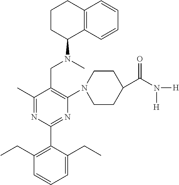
C1(C)=NC(C2=C(CC)C=CC=C2CC)=NC(N2CCC(C(N([H])[H])=O)CC2)=C1CN(C)C1C2=C(CCC1)C=CC=C2
